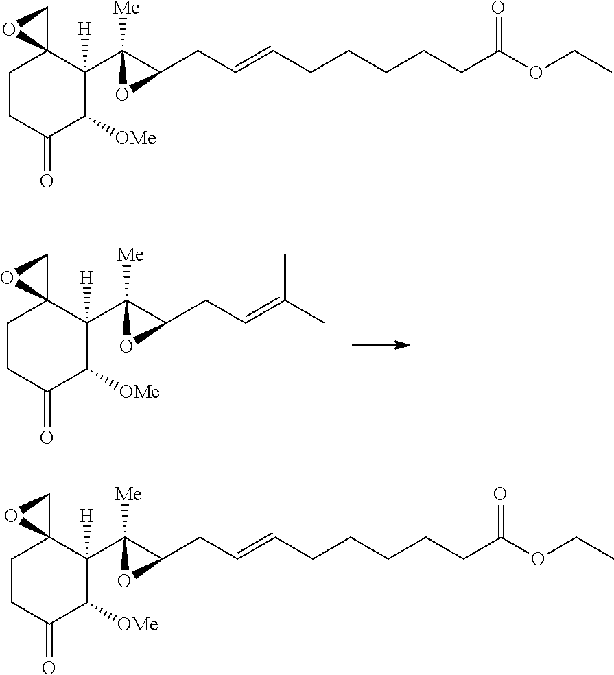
C1CC(=O)C([OMe])C(C2([Me])C(CC=C(C)C)O2)([H])C12CO2.C1CC(=O)C([OMe])C(C2([Me])C(CC=CCCCCCC(OCC)=O)O2)([H])C12CO2.C1CC(=O)C([OMe])C(C2([Me])C(CC=CCCCCCC(OCC)=O)O2)([H])C12CO2
